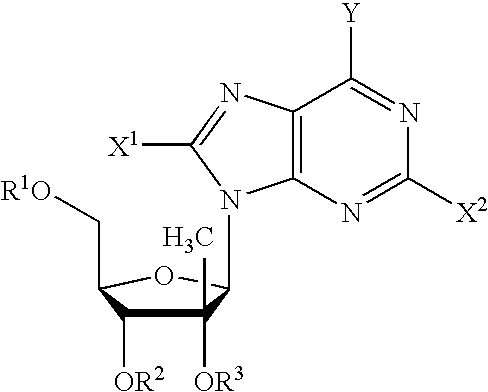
C1([OR3])(C)C([OR2])C(C[R1O])OC1N1C2=C(C([Y])=NC([X2])=N2)N=C1[X1]
